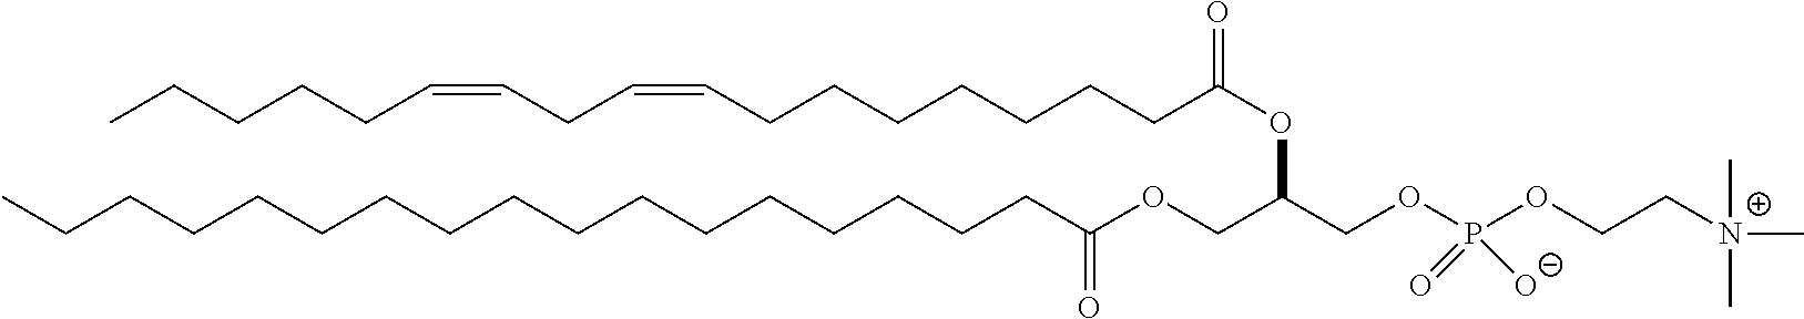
CCCCCCCCCCCCCCCCCC(OCC(COP(OCC[N+](C)(C)C)(=O)[O-])OC(=O)CCCCCCCC=CCC=CCCCCC)=O
